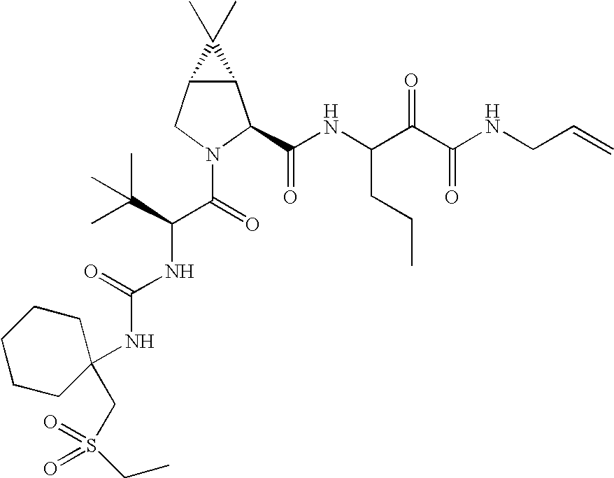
C12C(CN(C(C(NC(=O)NC3(CS(=O)(=O)CC)CCCCC3)C(C)(C)C)=O)C1C(NC(C(C(NCC=C)=O)=O)CCC)=O)C2(C)C
